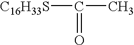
[C16H33S]C(C)=O
